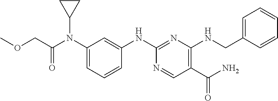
O=C(COC)N(C1=CC=CC(NC2=NC(NCC3=CC=CC=C3)=C(C(N)=O)C=N2)=C1)C1CC1
